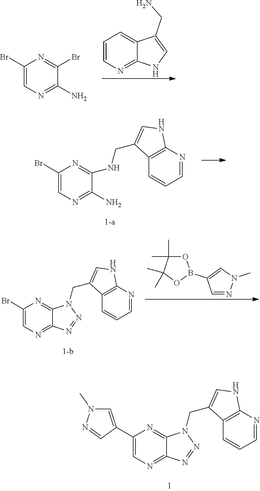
C1(C2=CN(C)N=C2)=CN=C2C(=N1)N(CC1=CNC3=C1C=CC=N3)N=N2.C1=CN=C2C(=C1)C(CN)=CN2.C1(Br)=CN=C(N)C(Br)=N1.C1(Br)=CN=C(N)C(NCC2=CNC3=C2C=CC=N3)=N1.C1(Br)=CN=C2C(=N1)N(CC1=CNC3=C1C=CC=N3)N=N2.O1C(C)(C)C(C)(C)OB1C1=CN(C)N=C1
